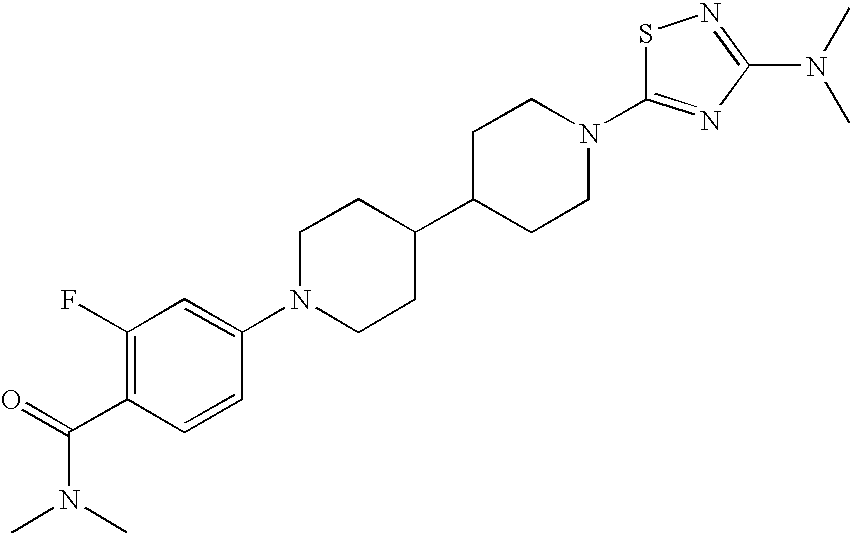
C1N(C2=CC(F)=C(C(N(C)C)=O)C=C2)CCC(C2CCN(C3=NC(N(C)C)=NS3)CC2)C1
